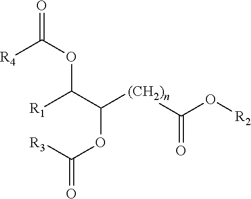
[R4]C(OC(C([(CH2)n]C(O[R2])=O)OC(=O)[R3])[R1])=O
